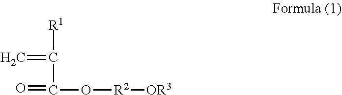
C=C([R1])C(=O)O[R2][OR3]
